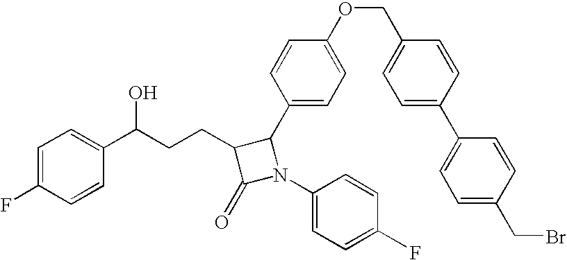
C1=C(F)C=CC(C(CCC2C(=O)N(C3=CC=C(F)C=C3)C2C2=CC=C(OCC3=CC=C(C4=CC=C(CBr)C=C4)C=C3)C=C2)O)=C1
